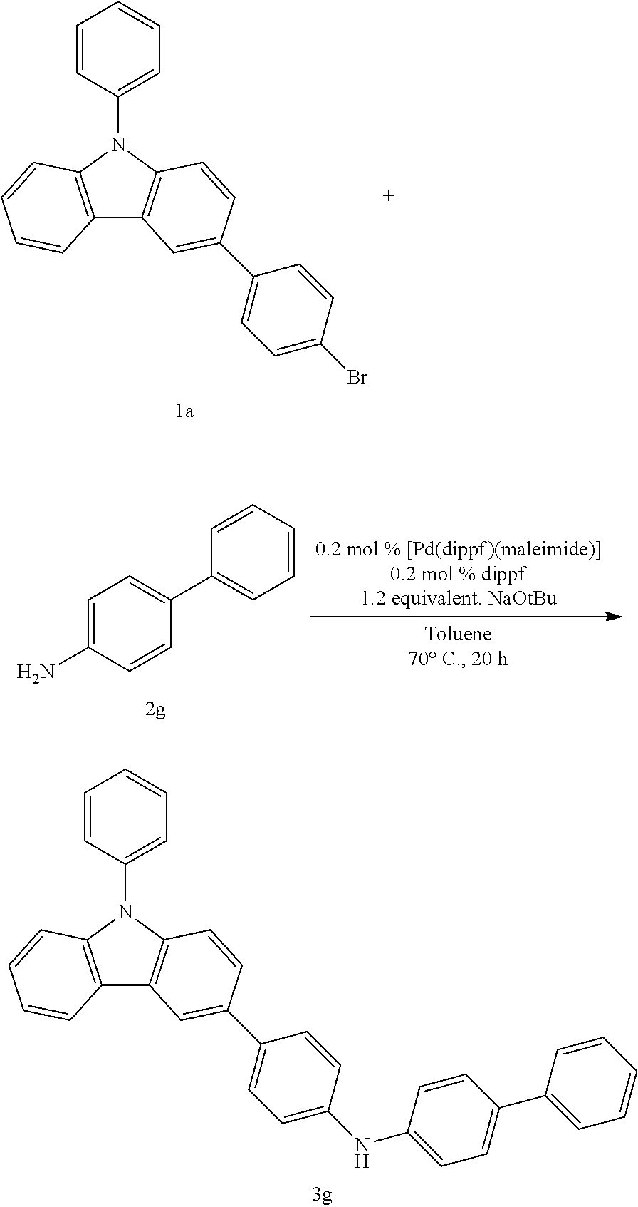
C12=C(N(C3=CC=CC=C3)C3=C1C=C(C1=CC=C(Br)C=C1)C=C3)C=CC=C2.C12=C(N(C3=CC=CC=C3)C3=C1C=C(C1=CC=C(NC4=CC=C(C5=CC=CC=C5)C=C4)C=C1)C=C3)C=CC=C2.C1(C2=CC=C(N)C=C2)=CC=CC=C1
